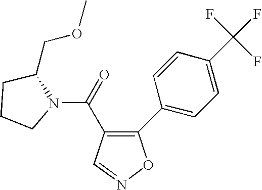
C1(C2=CC=C(C(F)(F)F)C=C2)=C(C(N2C(COC)CCC2)=O)C=NO1
